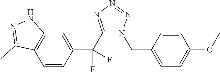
C12=C(C=CC(C(C3=NN=NN3CC3=CC=C(OC)C=C3)(F)F)=C1)C(C)=NN2
